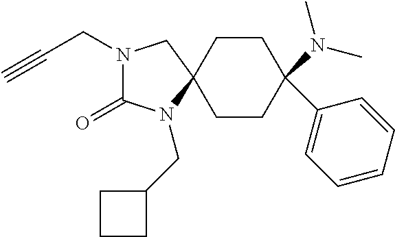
N1(CC#C)C(=O)N(CC2CCC2)C2(C1)CCC(N(C)C)(C1=CC=CC=C1)CC2
